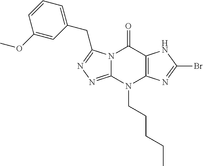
N12C(=NN=C1CC1=CC=CC(OC)=C1)N(CCCCC)C1=C(C2=O)NC(Br)=N1
